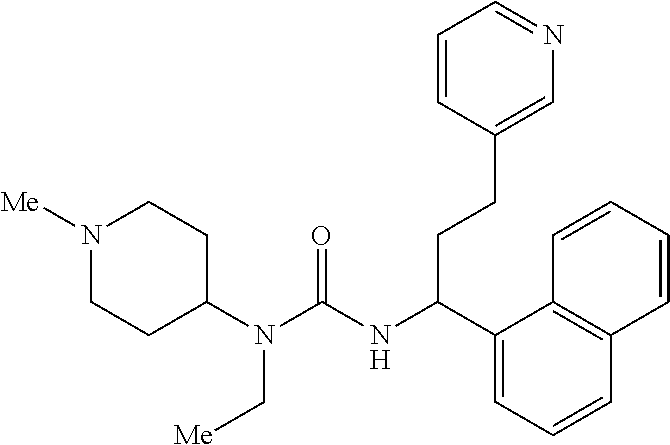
N1([Me])CCC(N(C(NC(C2=CC=CC3=C2C=CC=C3)CCC2=CN=CC=C2)=O)C[Me])CC1
